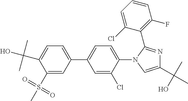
C1(S(=O)(=O)C)=CC(C2=CC=C(N3C=C(C(C)(O)C)N=C3C3=C(F)C=CC=C3Cl)C(Cl)=C2)=CC=C1C(C)(C)O
